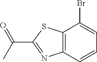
C12=C(C=CC=C1Br)N=C(C(=O)C)S2
